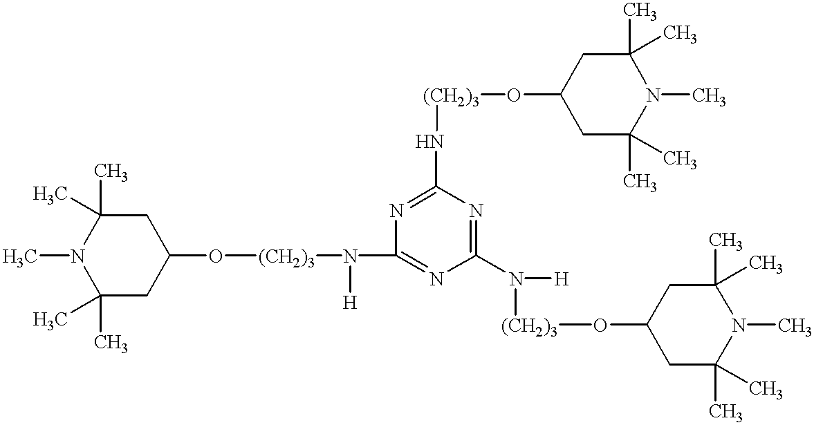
C1(C)(C)CC(O[(CH2)3]N(C2=NC(N([H])[(CH2)3]OC3CC(C)(C)N(C)C(C)(C)C3)=NC(N[(CH2)3]OC3CC(C)(C)N(C)C(C)(C)C3)=N2)[H])CC(C)(C)N1C
